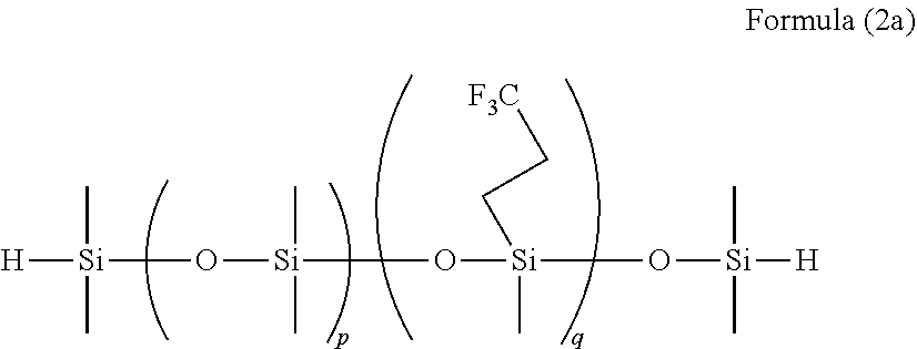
[H][Si](C)(C)O[Si](C)(C)O[Si](C)(CC[F3C])O[Si](C)(C)[H]
